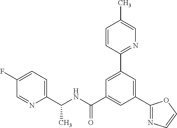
C(NC(C1=CC(C2=NC=CO2)=CC(C2=NC=C(C)C=C2)=C1)=O)(C1=CC=C(F)C=N1)C
